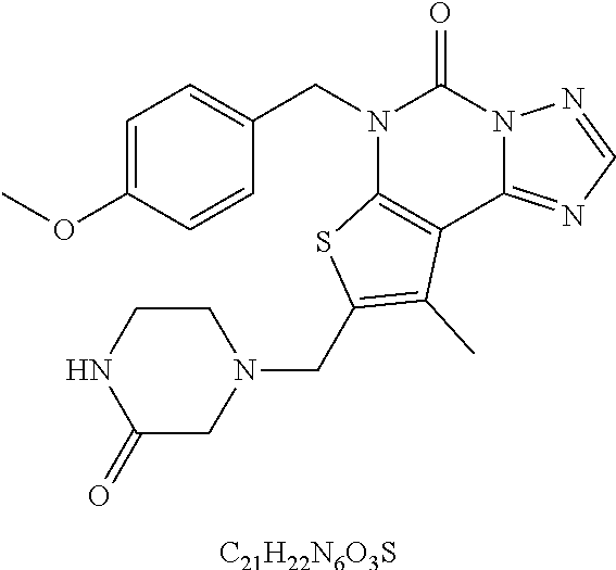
C1=C(OC)C=CC(CN2C3=C(C4=NC=NN4C2=O)C(C)=C(CN2CCNC(=O)C2)S3)=C1.[C21H22N6O3S]
